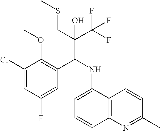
C1(Cl)=CC(F)=CC(C(NC2=CC=CC3=C2C=CC(C)=N3)C(C(F)(F)F)(CSC)O)=C1OC
